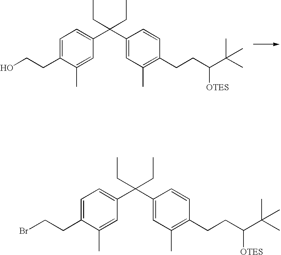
C1=C(CCO)C(C)=CC(C(C2=CC(C)=C(CCC([OTES])C(C)(C)C)C=C2)(CC)CC)=C1.C1=C(CCBr)C(C)=CC(C(C2=CC(C)=C(CCC([OTES])C(C)(C)C)C=C2)(CC)CC)=C1
